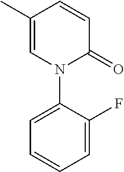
C1=CC(C)=CN(C2=CC=CC=C2F)C1=O
